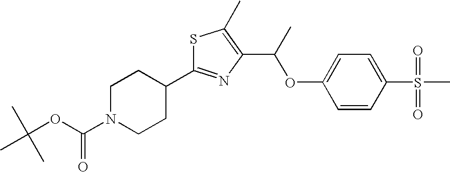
C1N(C(OC(C)(C)C)=O)CCC(C2=NC(C(OC3=CC=C(S(C)(=O)=O)C=C3)C)=C(C)S2)C1
